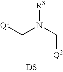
[Q1]CN(C[Q2])[R3].[DS]
